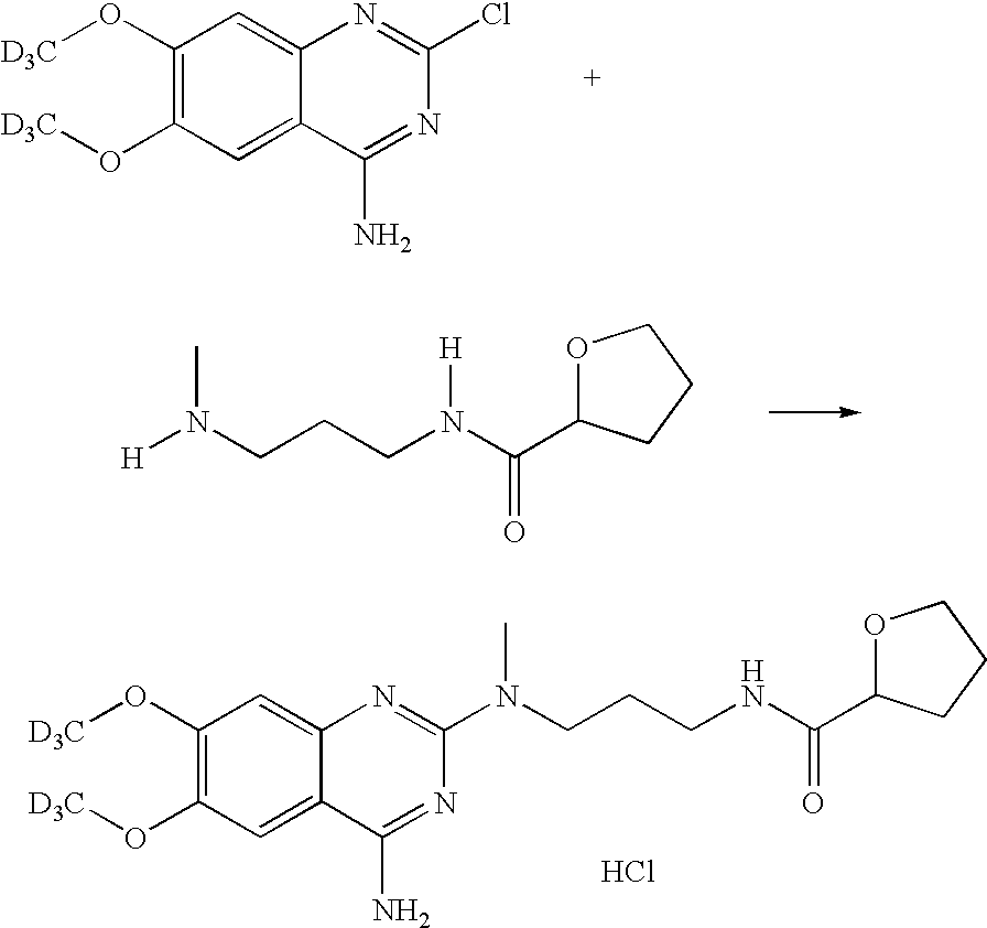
C1(O[D3C])=C(O[D3C])C=C2C(=C1)N=C(Cl)N=C2N.C(CCN(C(C1OCCC1)=O)[H])N([H])C.C(CCNC(C1OCCC1)=O)N(C)C1=NC2=CC(O[D3C])=C(O[D3C])C=C2C(N)=N1.Cl
